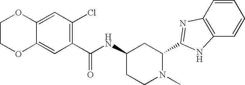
C1(C(NC2CCN(C)C(C3=NC4=C(C=CC=C4)N3)C2)=O)=C(Cl)C=C2C(=C1)OCCO2
